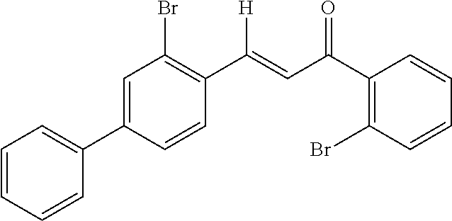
C1=C(C2=CC=CC=C2)C=CC(C([H])=CC(C2=C(Br)C=CC=C2)=O)=C1Br
